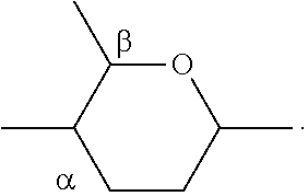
C1CC(C)OC(C)C1C
